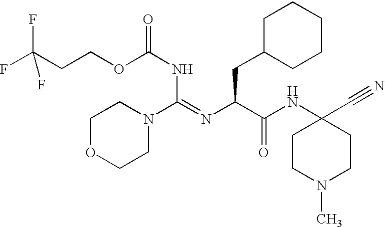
C(CCOC(NC(=NC(C(NC1(C#N)CCN(C)CC1)=O)CC1CCCCC1)N1CCOCC1)=O)(F)(F)F
